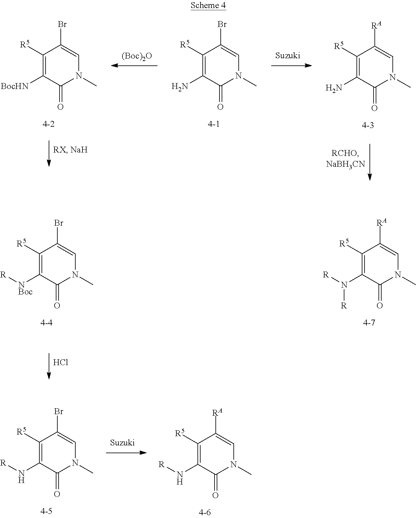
[(Boc)2O].C1([R5])=C([BocHN])C(=O)N(C)C=C1Br.C1([R5])=C(N)C(=O)N(C)C=C1Br.C1([R5])=C(N)C(=O)N(C)C=C1[RA].C1([R5])=C([NBoc][R])C(=O)N(C)C=C1Br.C1([R5])=C(N([R])[R])C(=O)N(C)C=C1[RA].Cl.C1([R5])=C(N[R])C(=O)N(C)C=C1Br.C1([R5])=C(N[R])C(=O)N(C)C=C1[RA]
